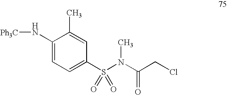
C1(N[Ph3C])=CC=C(S(N(C(CCl)=O)C)(=O)=O)C=C1C
